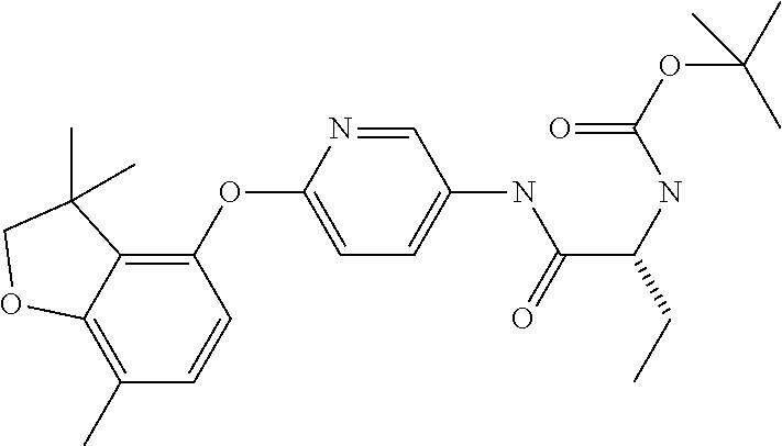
C1=NC(OC2=C3C(=C(C)C=C2)OCC3(C)C)=CC=C1NC(C(NC(=O)OC(C)(C)C)CC)=O
